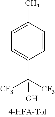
C1=C(C)C=CC(C(O)([CF3])[CF3])=C1
